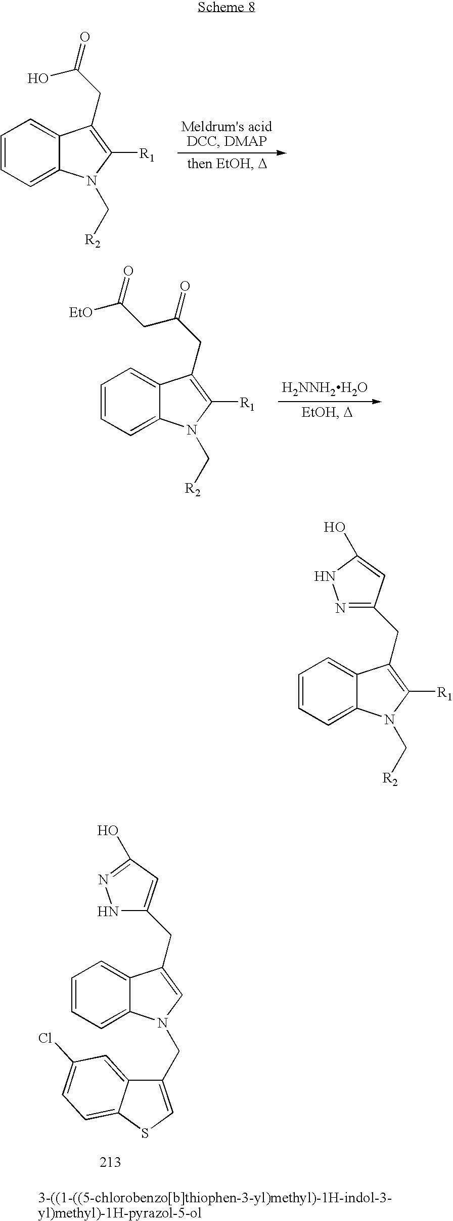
C1=CC=C2C(=C1)C(CC(=O)O)=C([R1])N2C[R2].C1=CC=C2C(=C1)C(CC(=O)CC([EtO])=O)=C([R1])N2C[R2].[H2NNH2H2O].C1=CC=C2C(=C1)C(CC1=CC(O)=NN1)=CN2CC1=CSC2=CC=C(Cl)C=C12.C1=CC=C2C(=C1)C(CC1=NNC(O)=C1)=C([R1])N2C[R2]
